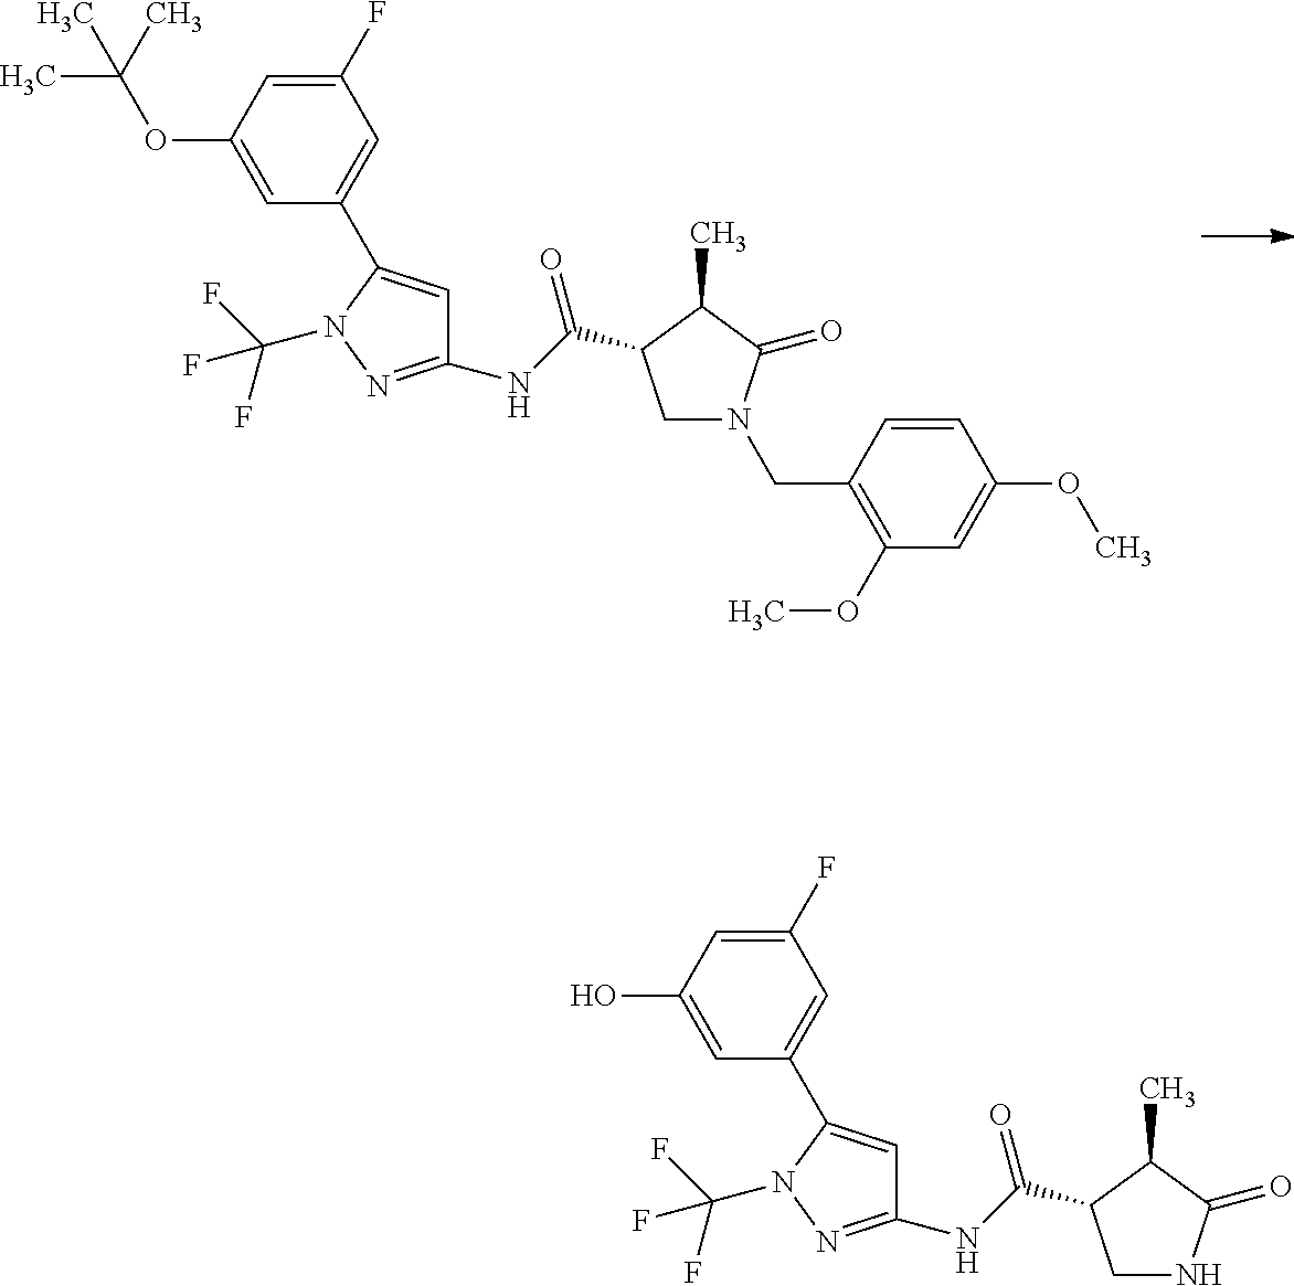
C1(OC(C)(C)C)=CC(C2=CC(NC(C3CN(CC4=C(OC)C=C(OC)C=C4)C(=O)C3C)=O)=NN2C(F)(F)F)=CC(F)=C1.C1(O)=CC(C2=CC(NC(C3CNC(=O)C3C)=O)=NN2C(F)(F)F)=CC(F)=C1
